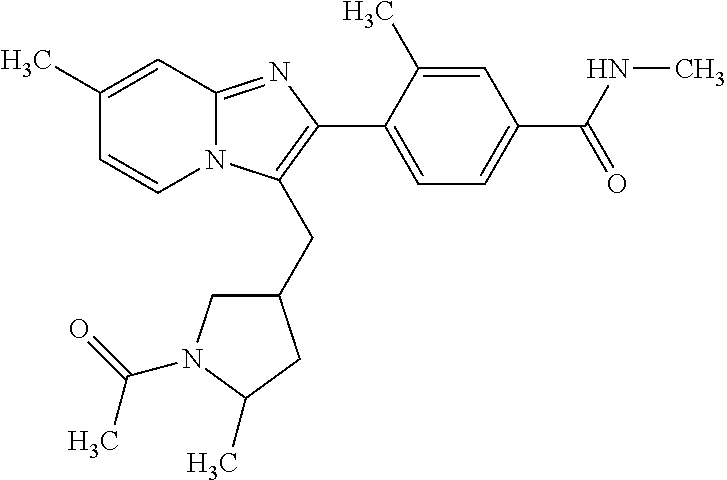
C1(C)=CC2=NC(C3=CC=C(C(NC)=O)C=C3C)=C(CC3CN(C(C)=O)C(C)C3)N2C=C1
